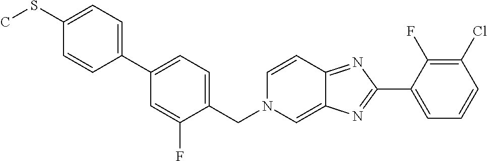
C1(C2=NC3=CN(CC4=CC=C(C5=CC=C(SC)C=C5)C=C4F)C=CC3=N2)=CC=CC(Cl)=C1F
